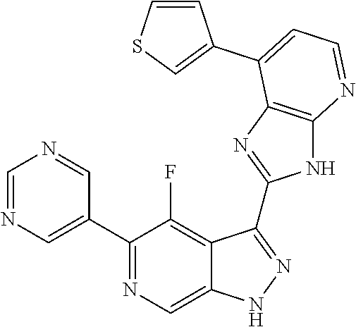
C1=NC=C(C2=NC=C3C(=C2F)C(C2=NC4=C(N2)N=CC=C4C2=CSC=C2)=NN3)C=N1
